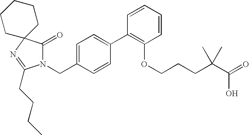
N1(CC2=CC=C(C3=C(OCCCC(C(O)=O)(C)C)C=CC=C3)C=C2)C(=O)C2(N=C1CCCC)CCCCC2
